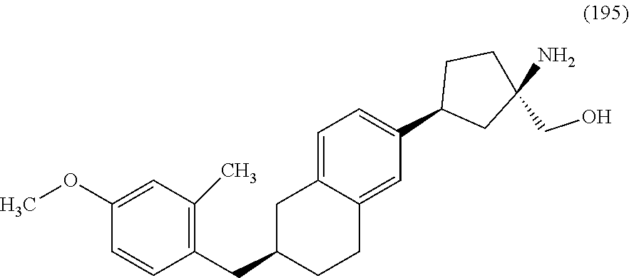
C1(OC)=CC(C)=C(CC2CC3=CC=C(C4CCC(N)(CO)C4)C=C3CC2)C=C1
